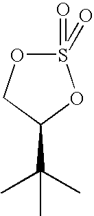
S1(=O)(=O)OCC(C(C)(C)C)O1
